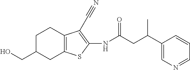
C1C(CO)CC2=C(C1)C(C#N)=C(NC(CC(C1=CN=CC=C1)C)=O)S2
